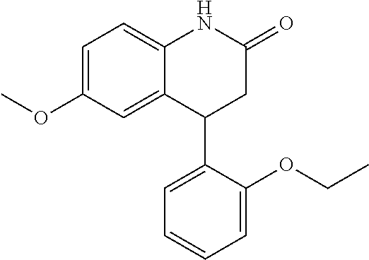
C1(OC)=CC=C2C(=C1)C(C1=CC=CC=C1OCC)CC(=O)N2
